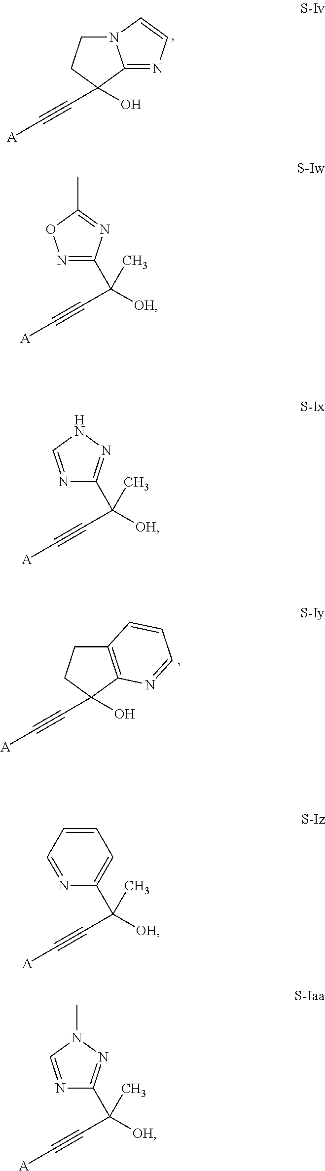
N12CCC(O)(C#C[A])C1=NC=C2.C12=C(C(C#C[A])(O)CC1)N=CC=C2.N1=C(C(C)(C#C[A])[OH])N=C(C)O1.N1=CNN=C1C(C)(C#C[A])[OH].C1=CC=NC(C(C)(C#C[A])[OH])=C1.N1=CN(C)N=C1C(C)(C#C[A])[OH]
